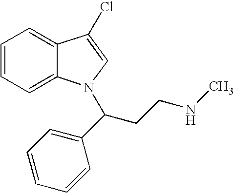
C1=CC=C2C(=C1)C(Cl)=CN2C(CCNC)C1=CC=CC=C1
